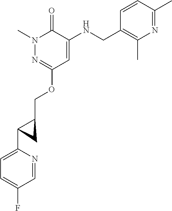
N1(C)N=C(OCC2CC2C2=CC=C(F)C=N2)C=C(NCC2=C(C)N=C(C)C=C2)C1=O
